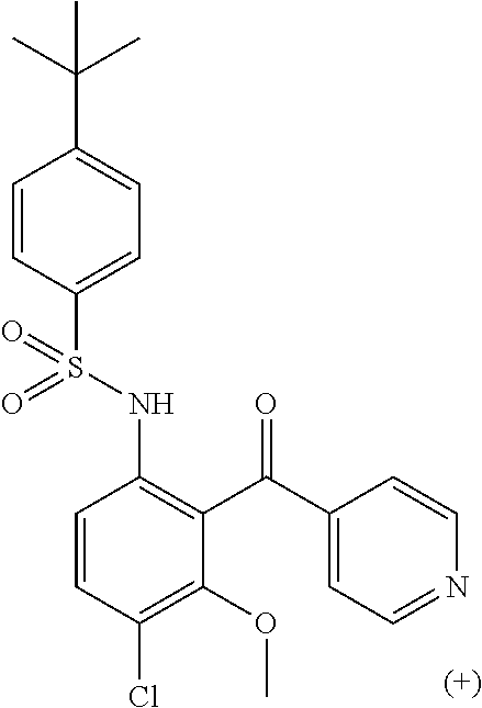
C1=CC(S(NC2=C(C(=O)C3=CC=NC=C3)C(OC)=C(Cl)C=C2)(=O)=O)=CC=C1C(C)(C)C
